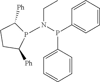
P1(N(P(C2=CC=CC=C2)C2=CC=CC=C2)CC)C([Ph])CCC1[Ph]
